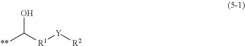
[R1](C(O)[**])[Y][R2]
